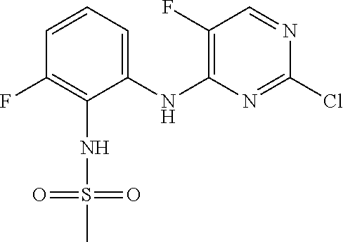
C1(NC2=C(F)C=NC(Cl)=N2)=CC=CC(F)=C1NS(=O)(=O)C
